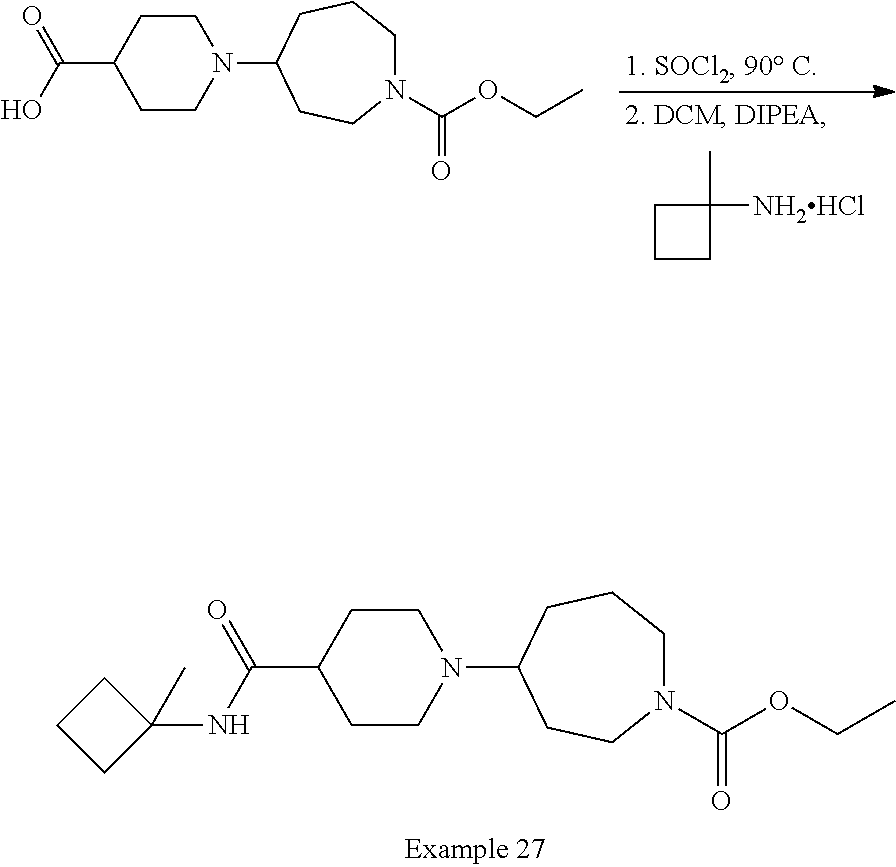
N1(C(OCC)=O)CCCC(N2CCC(C(=O)NC3(C)CCC3)CC2)CC1.C1CCC1([NH2HCl])C.N1(C(OCC)=O)CCCC(N2CCC(C(=O)O)CC2)CC1
